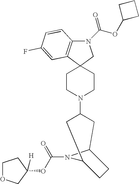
N1(C(OC2CCC2)=O)C2=C(C3(C1)CCN(C1CC4N(C(OC5([H])CCOC5)=O)C(C1)CC4)CC3)C=C(F)C=C2
